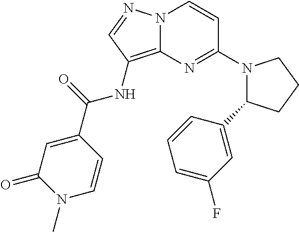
C1=CN2C(=C(NC(=O)C3=CC(=O)N(C)C=C3)C=N2)N=C1N1C(C2=CC(F)=CC=C2)CCC1
